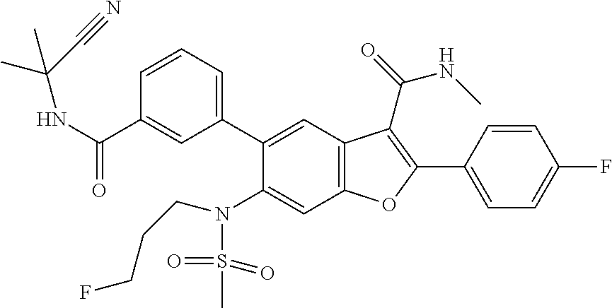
C1=CC(C2=C(C(=O)NC)C3=C(C=C(N(S(C)(=O)=O)CCCF)C(C4=CC=CC(C(NC(C)(C#N)C)=O)=C4)=C3)O2)=CC=C1F
